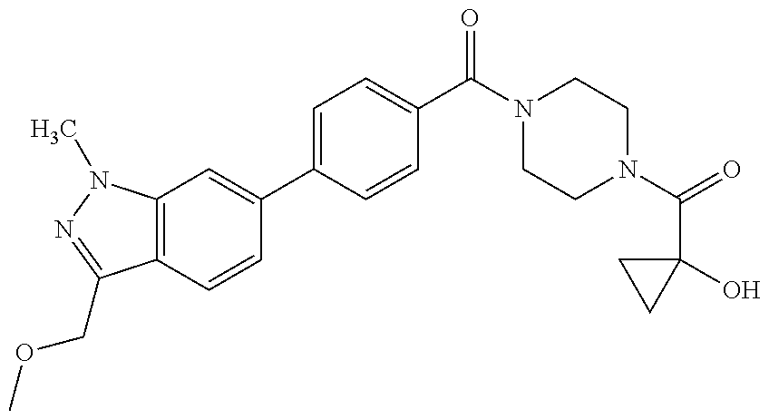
C12=C(N(C)N=C1COC)C=C(C1=CC=C(C(N3CCN(C(=O)C4(O)CC4)CC3)=O)C=C1)C=C2
